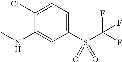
C1=C(Cl)C(NC)=CC(S(C(F)(F)F)(=O)=O)=C1
